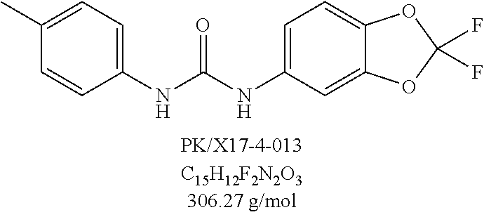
C1(C)=CC=C(NC(NC2=CC=C3C(=C2)OC(F)(F)O3)=O)C=C1
